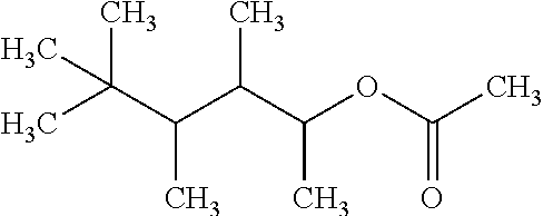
CC(C(C(C(OC(C)=O)C)C)C)(C)C
